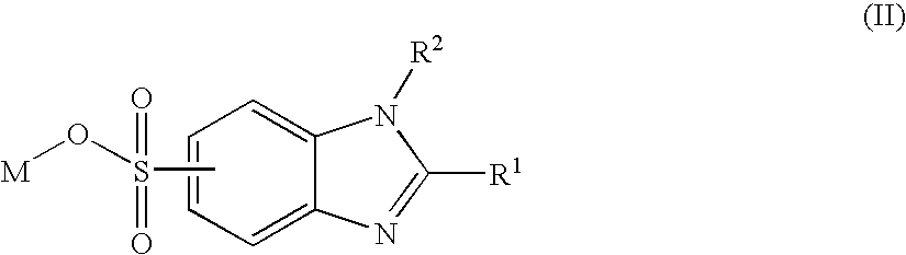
C1=CC=C2C(=C1)N([R2])C([R1])=N2.[M]OS(C)(=O)=O
